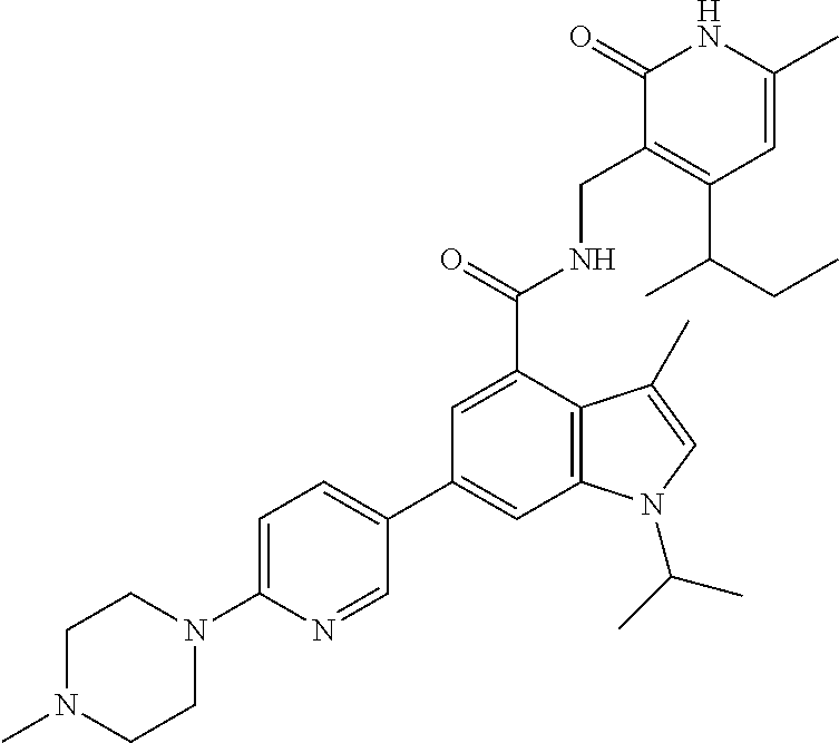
C1=C(C)NC(=O)C(CNC(C2=CC(C3=CC=C(N4CCN(C)CC4)N=C3)=CC3=C2C(C)=CN3C(C)C)=O)=C1C(CC)C
